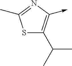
S1C(C(C)C)=C(->C)N=C1C
